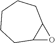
C12OC1CCCCC2
